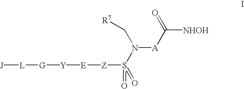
[L]([G][Y][E][Z]S(N([A]C([NHOH])=O)C[R7])(=O)=O)[J]
